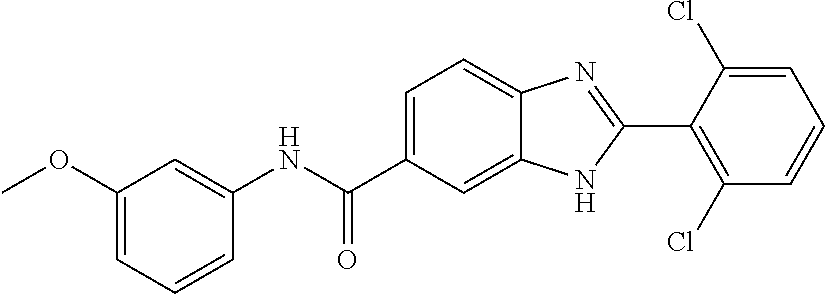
C1(NC(C2=CC=C3C(=C2)NC(C2=C(Cl)C=CC=C2Cl)=N3)=O)=CC(OC)=CC=C1
